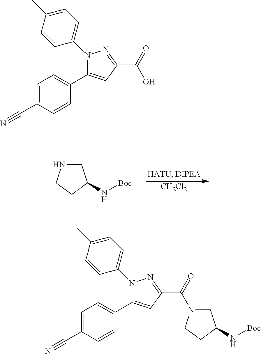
N1(C2=CC=C(C)C=C2)C(C2=CC=C(C#N)C=C2)=CC(C(=O)N2CC(N[Boc])CC2)=N1.N1(C2=CC=C(C)C=C2)C(C2=CC=C(C#N)C=C2)=CC(C(O)=O)=N1.C1NCCC1N[Boc].[CH2Cl2]
